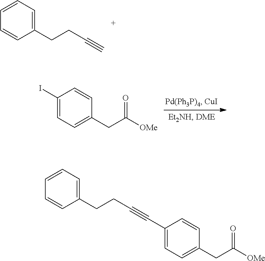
C1=CC=C(CCC#C)C=C1.C1(I)=CC=C(CC([OMe])=O)C=C1.C1=CC=C(CCC#CC2=CC=C(CC([OMe])=O)C=C2)C=C1
